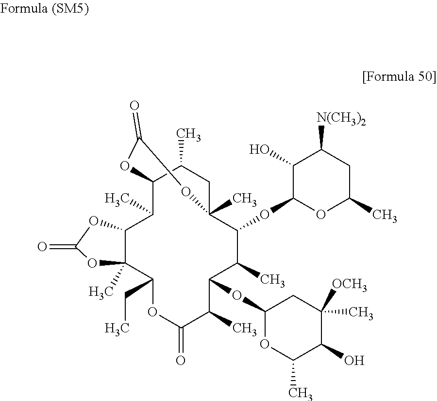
C12C(C)C3C(C)(C(CC)OC(=O)C(C)C(OC4OC(C)C(O)C(C)([OCH3])C4)C(C)C(OC4OC(C)CC([N(CH3)2])C4O)C(C)(CC1C)OC(=O)O2)OC(=O)O3
